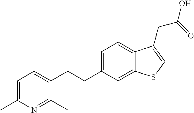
C1=C(C)N=C(C)C(CCC2=CC=C3C(=C2)SC=C3CC(O)=O)=C1
